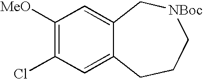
C1([MeO])=C(Cl)C=C2C(=C1)C[NBoc]CCC2
